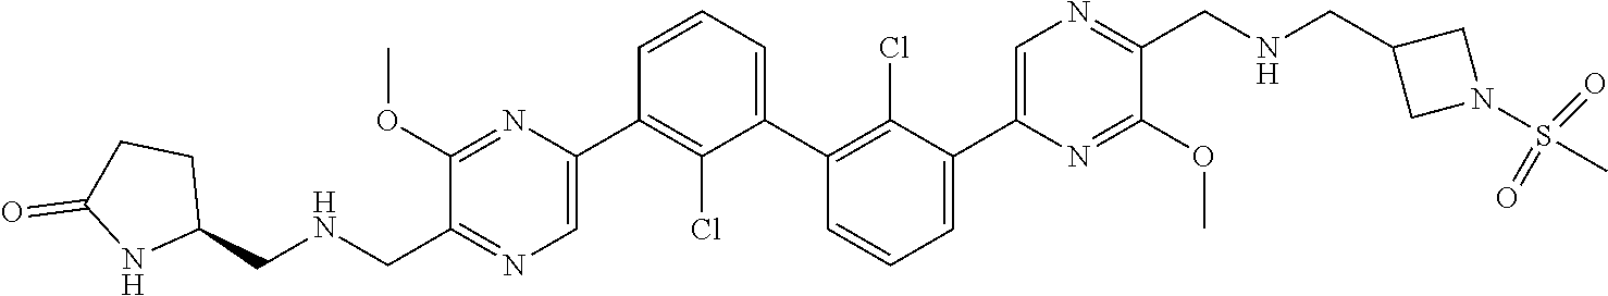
C1(OC)=NC(C2=C(Cl)C(C3=C(Cl)C(C4=CN=C(CNCC5CN(S(C)(=O)=O)C5)C(OC)=N4)=CC=C3)=CC=C2)=CN=C1C[HN]CC1CCC(=O)N1
